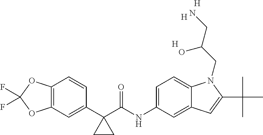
C1(C2(C(NC3=CC=C4C(=C3)C=C(C(C)(C)C)N4CC(CN)O)=O)CC2)=CC2=C(C=C1)OC(F)(F)O2.[H].[H].[H]
